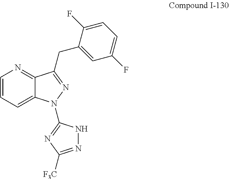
C1=CC=C2C(=N1)C(CC1=CC(F)=CC=C1F)=NN2C1=NC([F3C])=NN1
